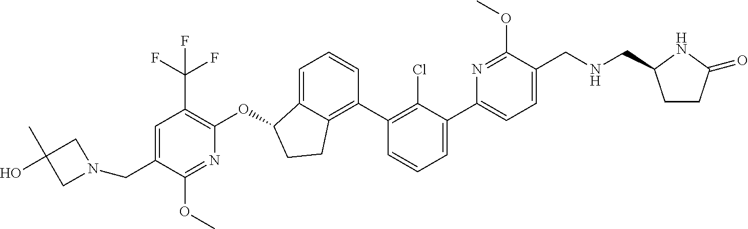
C(C1=CC(C(F)(F)F)=C(OC2C3=CC=CC(C4=C(Cl)C(C5=CC=C(CNCC6CCC(=O)N6)C(OC)=N5)=CC=C4)=C3CC2)N=C1OC)N1CC(C)(O)C1
